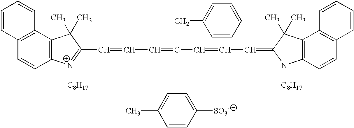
C1=CC2=C(C3=C1C=CC=C3)C(C)(C)C(C=CC=C(C=CC=C1N([C8H17])C3=C(C4=C(C=C3)C=CC=C4)C1(C)C)CC1=CC=CC=C1)=[N+]2[C8H17].CC1=CC=C([SO3-])C=C1
